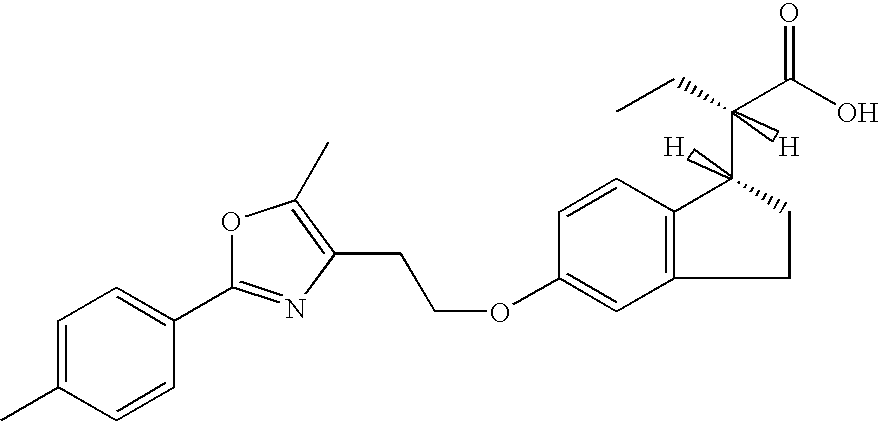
C1=C(C)C=CC(C2=NC(CCOC3=CC4=C(C=C3)C(C(CC)(C(O)=O)[H])([H])CC4)=C(C)O2)=C1
